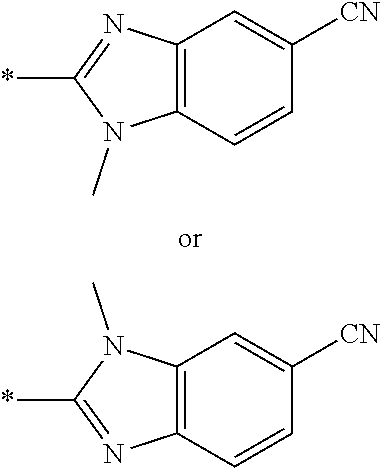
C1([CN])=CC2=C(C=C1)N(C)C(*)=N2.C1([CN])=CC2=C(C=C1)N=C(*)N2C
